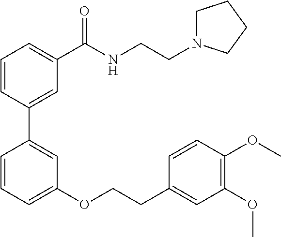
C1=CC(C2=CC(OCCC3=CC(OC)=C(OC)C=C3)=CC=C2)=CC(C(NCCN2CCCC2)=O)=C1
